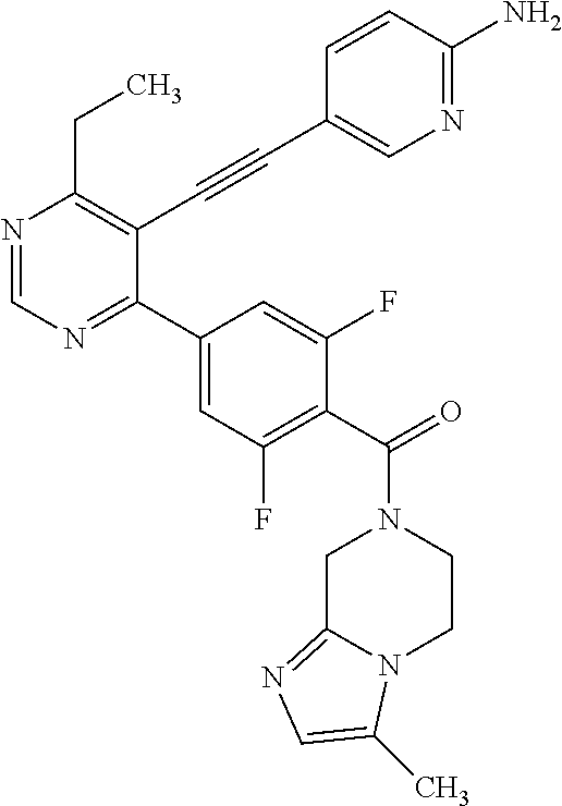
N1=CN=C(C2=CC(F)=C(C(=O)N3CC4=NC=C(C)N4CC3)C(F)=C2)C(C#CC2=CN=C(N)C=C2)=C1CC
